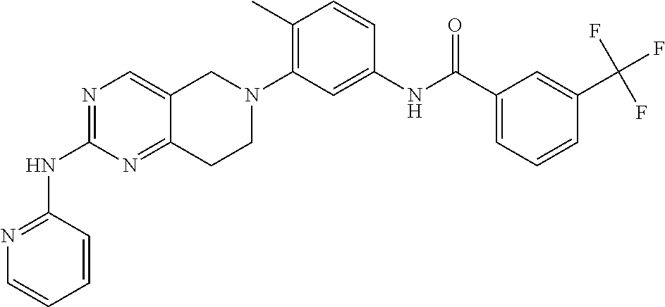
N1=C(NC2=NC=CC=C2)N=C2C(=C1)CN(C1=C(C)C=CC(NC(C3=CC=CC(C(F)(F)F)=C3)=O)=C1)CC2
